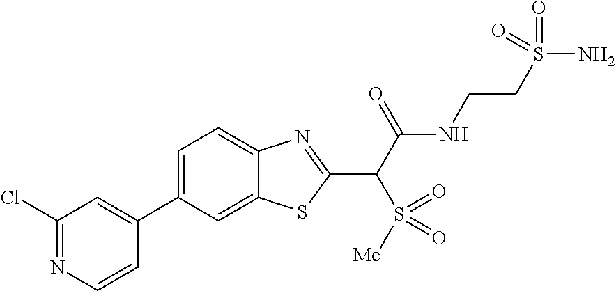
C1(Cl)=NC=CC(C2=CC=C3C(=C2)SC(C(C(NCCS(N)(=O)=O)=O)S([Me])(=O)=O)=N3)=C1
